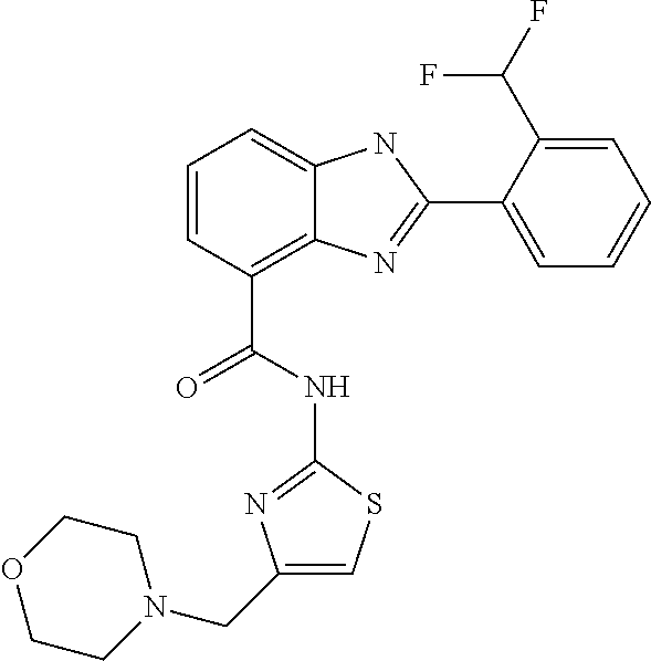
C1=CC(C(=O)NC2=NC(CN3CCOCC3)=CS2)=C2C(=C1)NC(C1=CC=CC=C1C(F)F)=N2
